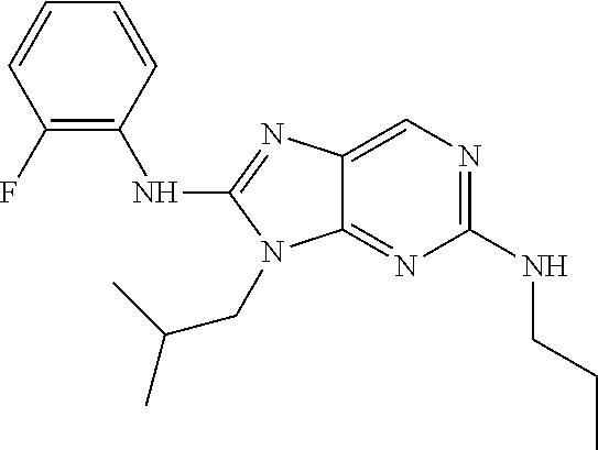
C1(NCCC)=NC=C2C(=N1)N(CC(C)C)C(NC1=C(F)C=CC=C1)=N2
